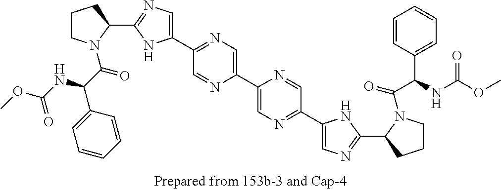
C1(C2=NC=C(C3=CN=C(C4=CN=C(C5N(C(C(NC(OC)=O)C6=CC=CC=C6)=O)CCC5)N4)C=N3)N=C2)=CN=C(C2N(C(C(C3=CC=CC=C3)NC(OC)=O)=O)CCC2)N1
